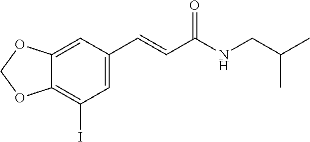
C12=CC(C=CC(NCC(C)C)=O)=CC(I)=C1OCO2
